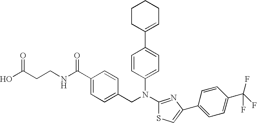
C1CC(C2=CC=C(N(C3=NC(C4=CC=C(C(F)(F)F)C=C4)=CS3)CC3=CC=C(C(NCCC(O)=O)=O)C=C3)C=C2)=CCC1
